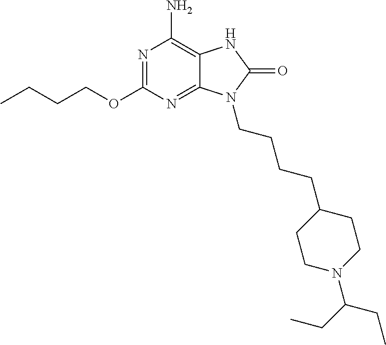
N1=C(OCCCC)N=C2C(=C1N)NC(=O)N2CCCCC1CCN(C(CC)CC)CC1
